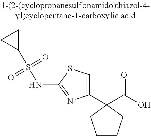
C1(C2(C(O)=O)CCCC2)=CSC(NS(=O)(=O)C2CC2)=N1
